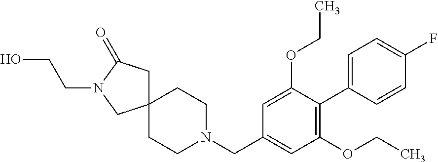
C1CN(CC2=CC(OCC)=C(C3=CC=C(F)C=C3)C(OCC)=C2)CCC12CC(=O)N(CCO)C2
